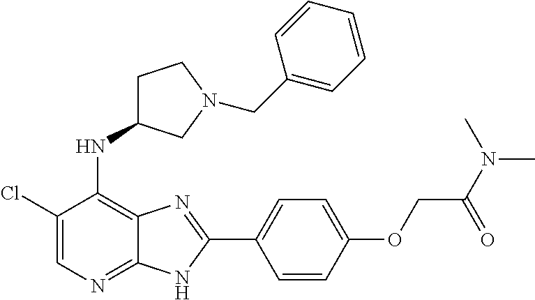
C1(Cl)=CN=C2C(=C1NC1CCN(CC3=CC=CC=C3)C1)N=C(C1=CC=C(OCC(N(C)C)=O)C=C1)N2
